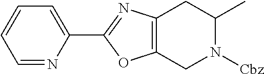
C12=C(CN([Cbz])C(C)C1)OC(C1=CC=CC=N1)=N2
